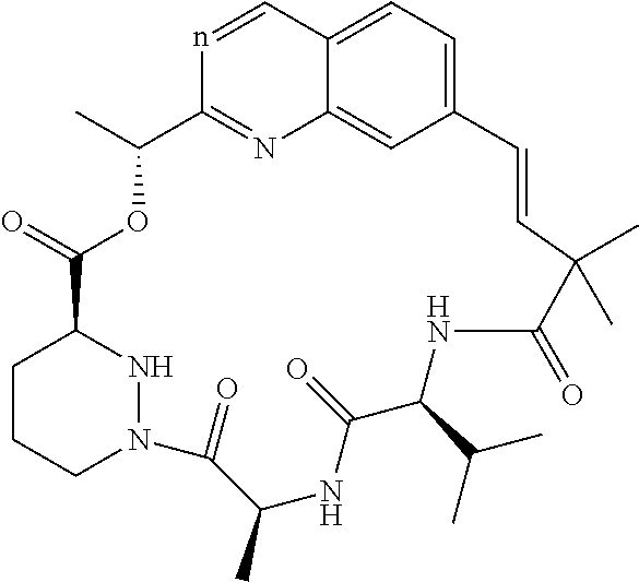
C12=CC=C3C(=C1)N=C(n=C3)C(C)OC(=O)C1CCCN(N1)C(=O)C(C)NC(=O)C(C(C)C)NC(=O)C(C)(C)C=C2
